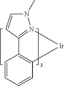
C12=C(C=CC=C1)C1=N(N(C)C=C1)[Ir]2
